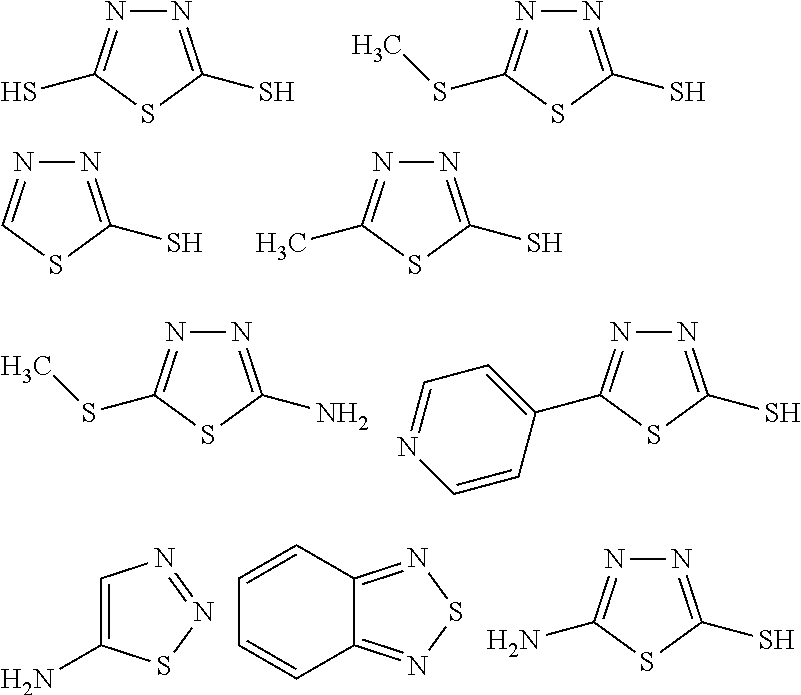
N1=C(S)SC(S)=N1.N1=C(S)SC(SC)=N1.N1=C(S)SC=N1.N1=C(S)SC(C)=N1.N1=C(S)SC(C2=CC=NC=C2)=N1.N1=C(N)SC(SC)=N1.C1=C(N)SN=N1.C12=NSN=C1C=CC=C2.N1=C(S)SC(N)=N1
